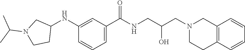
C1(NC2CN(C(C)C)CC2)=CC(C(NCC(CN2CCC3=C(C2)C=CC=C3)O)=O)=CC=C1
